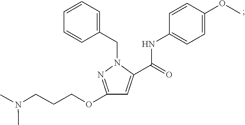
CN(C)CCCOC1=NN(CC2=CC=CC=C2)C(C(NC2=CC=C(OC)C=C2)=O)=C1
